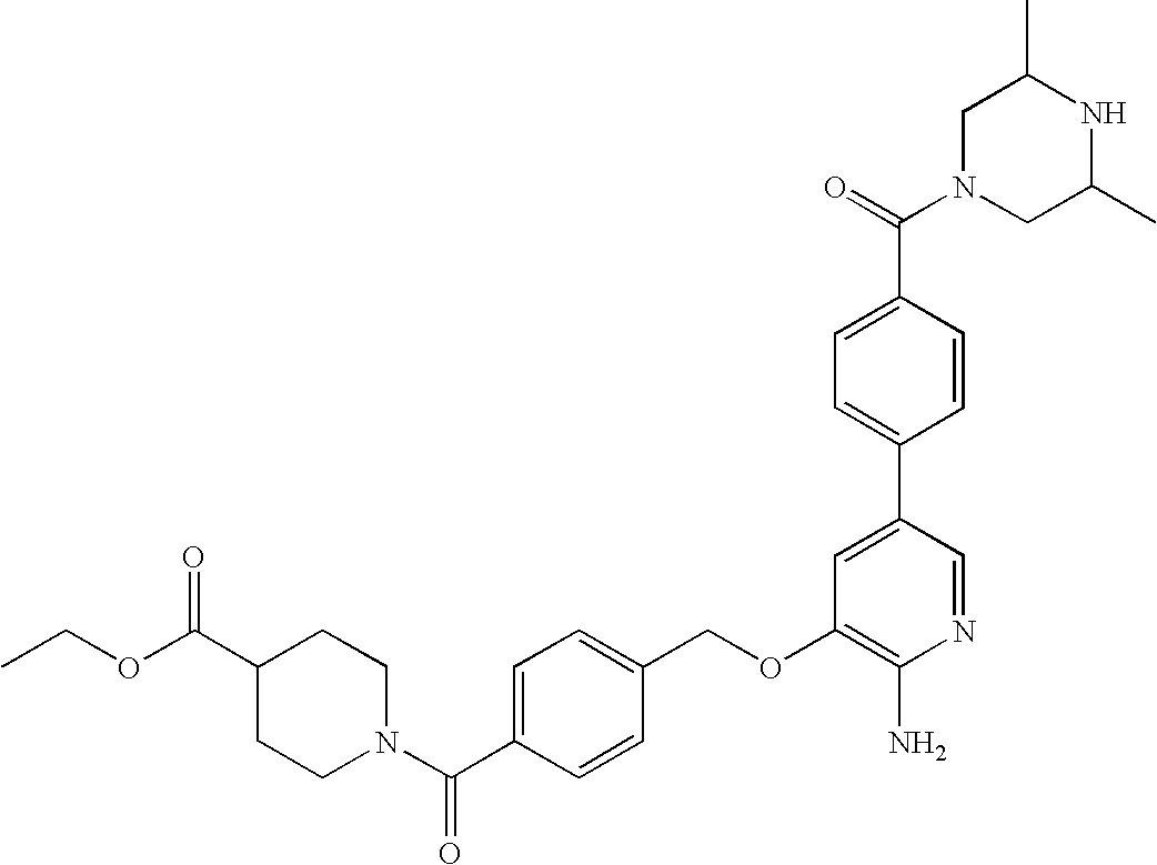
C1N(C(=O)C2=CC=C(C3=CC(OCC4=CC=C(C(N5CCC(C(OCC)=O)CC5)=O)C=C4)=C(N)N=C3)C=C2)CC(C)NC1C
